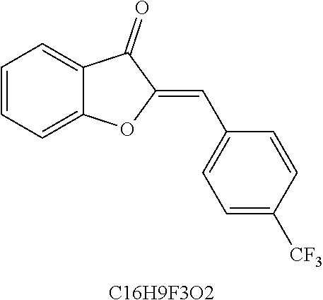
C1=CC=C2C(=C1)C(=O)C(=CC1=CC=C([CF3])C=C1)O2.[C16H9F3O2]
